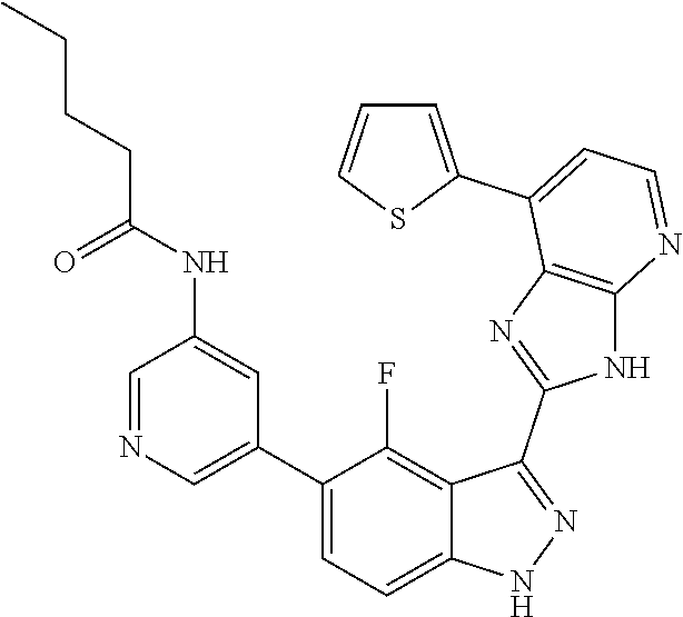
C1=NC=C(C2=CC=C3C(=C2F)C(C2=NC4=C(N2)N=CC=C4C2=CC=CS2)=NN3)C=C1NC(CCCC)=O
